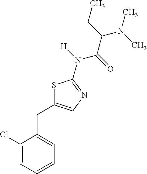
C1(Cl)=CC=CC=C1CC1=CN=C(N(C(C(N(C)C)CC)=O)[H])S1
